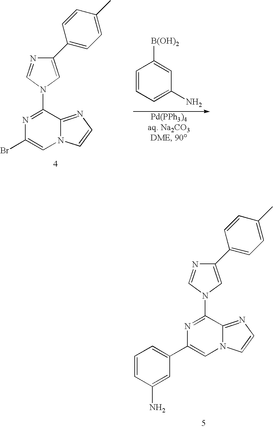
C1(C)=CC=C(C2=CN(C3=NC(C4=CC=CC(N)=C4)=CN4C3=NC=C4)C=N2)C=C1.C1(C)=CC=C(C2=CN(C3=NC(Br)=CN4C3=NC=C4)C=N2)C=C1.C1=CC=C(N)C=C1[B(OH)2]
